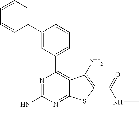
C1(C2=CC=CC=C2)=CC(C2=C3C(=NC(NC)=N2)SC(C(NC)=O)=C3N)=CC=C1
